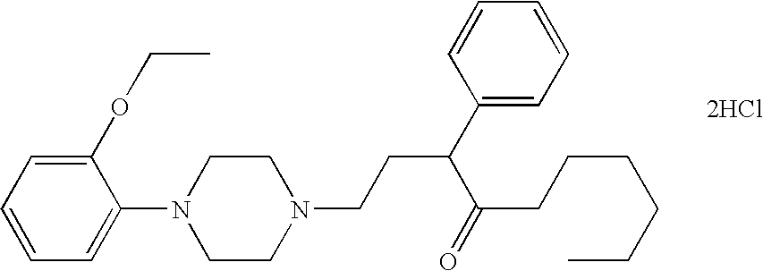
C1(OCC)=CC=CC=C1N1CCN(CCC(C2=CC=CC=C2)C(=O)CCCCCC)CC1.[2HCl]
